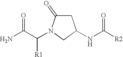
C1C(=O)N(C(C(N)=O)[R1])CC1NC([R2])=O
